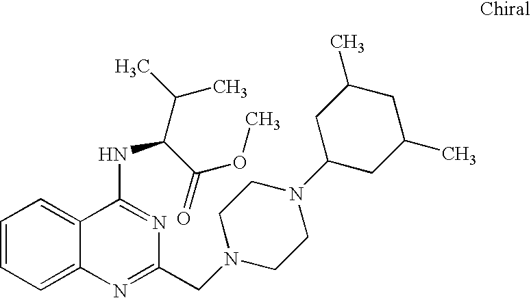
C1=CC=C2C(=C1)C(NC(C(OC)=O)C(C)C)=NC(CN1CCN(C3CC(C)CC(C)C3)CC1)=N2
